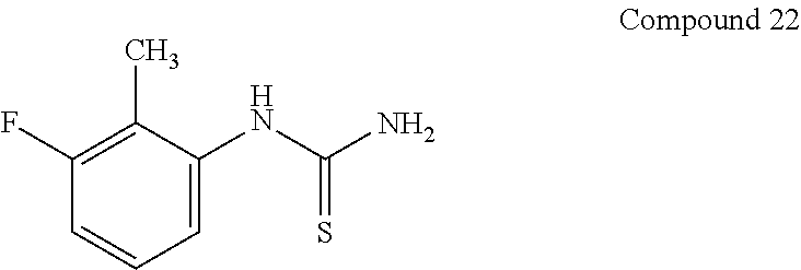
C1=C(NC(N)=S)C(C)=C(F)C=C1
